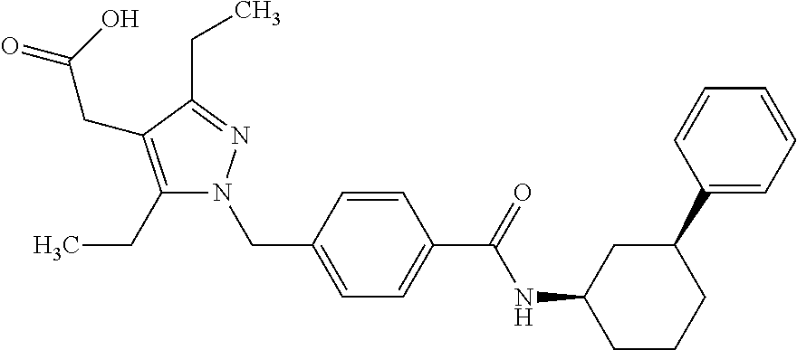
O=C(C1=CC=C(CN2C(CC)=C(CC(=O)O)C(CC)=N2)C=C1)NC1CCCC(C2=CC=CC=C2)C1
